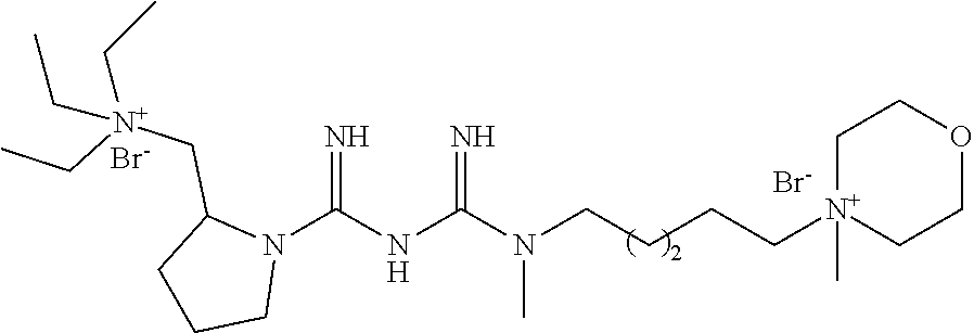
N1(C(NC(N(CCCC[N+]2(C)CCOCC2)C)=N)=N)C(C[N+](CC)(CC)CC)CCC1.[Br-].[Br-]
